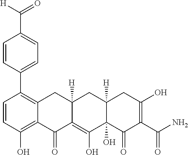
C1=CC(O)=C2C(=C1C1=CC=C(C(=O)[H])C=C1)CC1([H])C(=C(O)C3(O)C([H])(C1)CC(O)=C(C(N)=O)C3=O)C2=O
